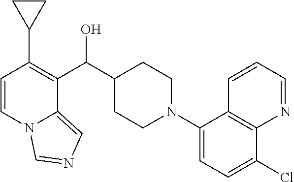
C1=CN2C(=CN=C2)C(C(C2CCN(C3=CC=C(Cl)C4=C3C=CC=N4)CC2)O)=C1C1CC1
